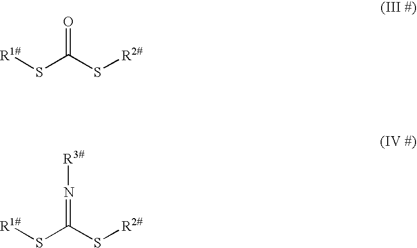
[R1#]SC(S[R2#])=O.[R1#]SC(S[R2#])=N[R3#]
